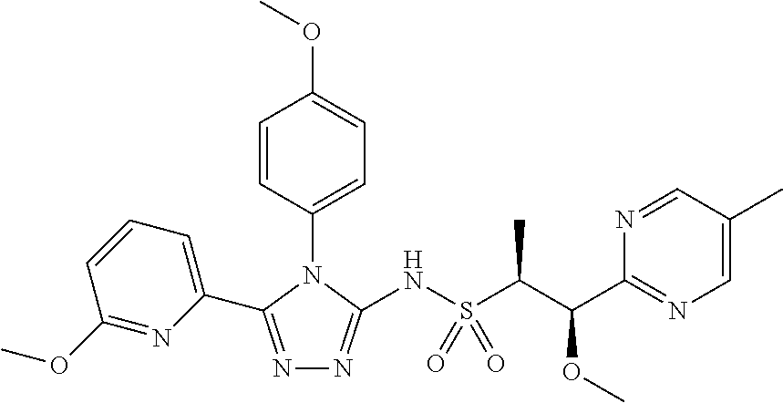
N1=C(C2=CC=CC(OC)=N2)N(C2=CC=C(OC)C=C2)C(NS(C(C(C2=NC=C(C)C=N2)OC)C)(=O)=O)=N1
